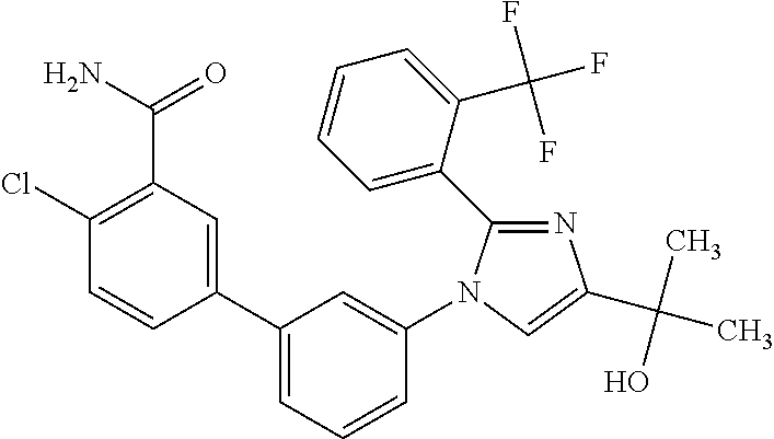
C1(C2=CC=CC(N3C(C4=CC=CC=C4C(F)(F)F)=NC(C(C)(O)C)=C3)=C2)=CC(C(N)=O)=C(Cl)C=C1
